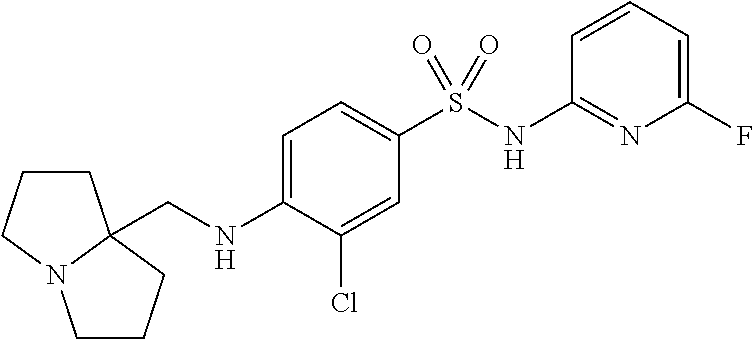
C1(NS(C2=CC=C(NCC34CCCN3CCC4)C(Cl)=C2)(=O)=O)=NC(F)=CC=C1
